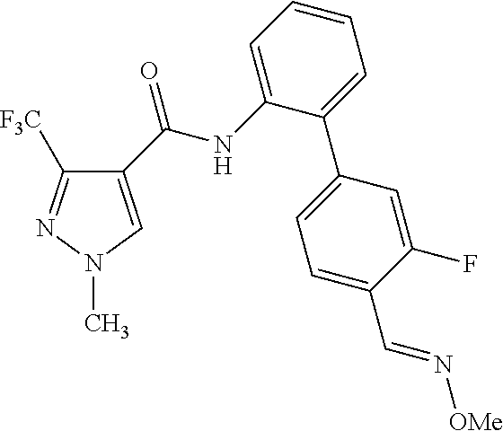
C1(C(NC2=CC=CC=C2C2=CC=C(C=N[OMe])C(F)=C2)=O)=CN(C)N=C1[F3C]
